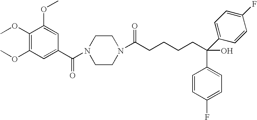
C1(OC)=C(OC)C=C(C(N2CCN(C(CCCCC(C3=CC=C(F)C=C3)(C3=CC=C(F)C=C3)O)=O)CC2)=O)C=C1OC
